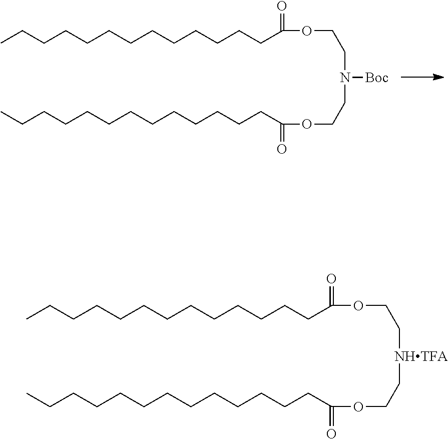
CCCCCCCCCCCCCC(OCCN(CCOC(CCCCCCCCCCCCC)=O)[Boc])=O.CCCCCCCCCCCCCC(OCC[NHTFA]CCOC(CCCCCCCCCCCCC)=O)=O
